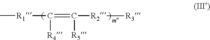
C[R1]C(=C([R5])[R2][R3])[R4]
